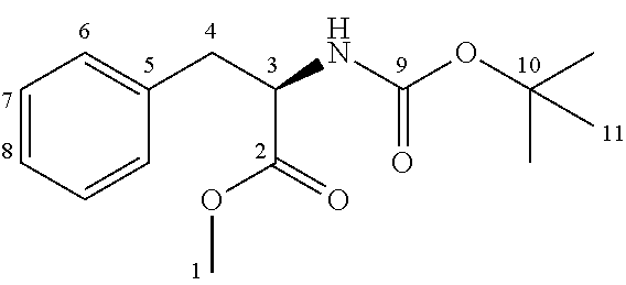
C1=CC=CC(CC(NC(OC(C)(C)C)=O)C(OC)=O)=C1
